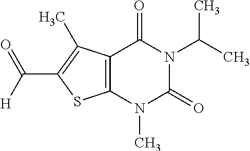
C12=C(N(C)C(=O)N(C(C)C)C1=O)SC(C(=O)[H])=C2C
